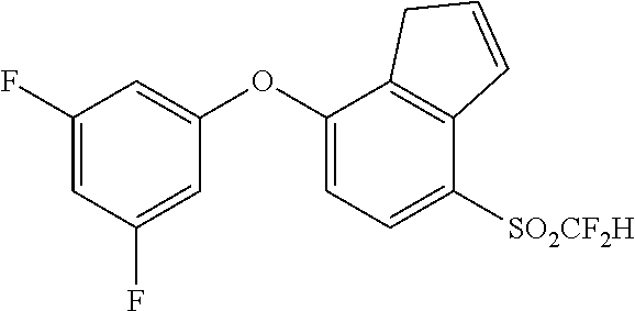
C1(F)=CC(F)=CC(OC2=CC=C([SO2CF2H])C3=C2CC=C3)=C1
